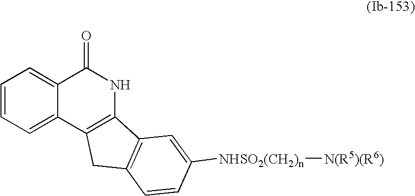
C1=CC=C2C(=C1)C(=O)NC1=C2CC2=C1C=C([NHSO2(CH2)n][N(R5)(R6)])C=C2
